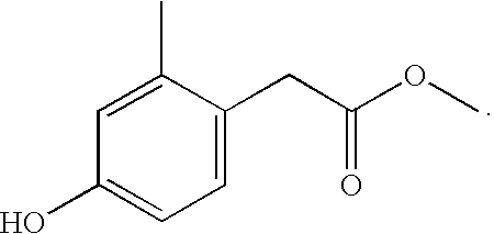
C1=C(CC(OC)=O)C(C)=CC(O)=C1
